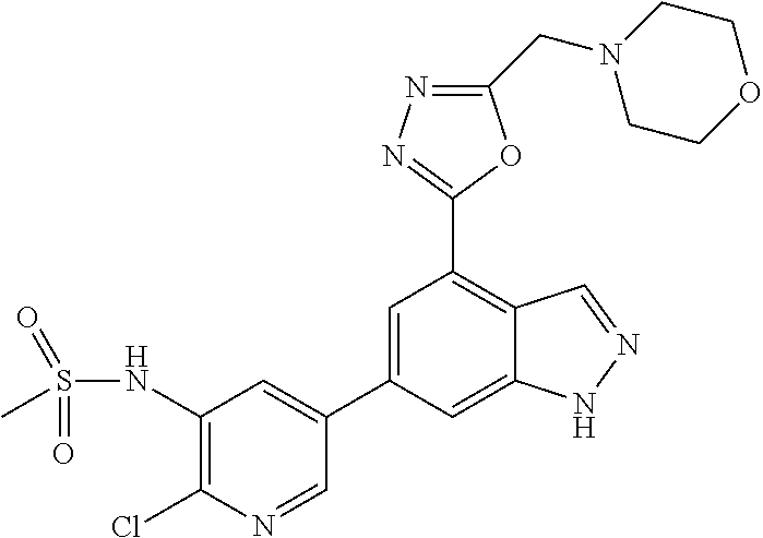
C1(C2=CC(C3=NN=C(CN4CCOCC4)O3)=C3C(=C2)NN=C3)=CC(NS(=O)(=O)C)=C(Cl)N=C1
